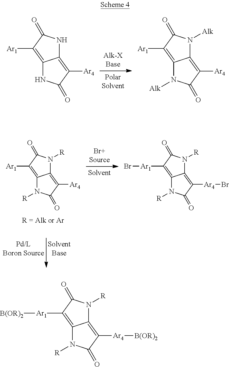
C12=C([Ar4])C(=O)NC1=C([Ar1])C(=O)N2.C12=C([Ar4])C(=O)N([Alk])C1=C([Ar1])C(=O)N2[Alk].C12=C([Ar4])C(=O)N([R])C1=C([Ar1])C(=O)N2[R].C12=C([Ar4]Br)C(=O)N([R])C1=C([Ar1]Br)C(=O)N2[R].C12=C([Ar4][B(OR)2])C(=O)N([R])C1=C([Ar1][B(OR)2])C(=O)N2[R]
